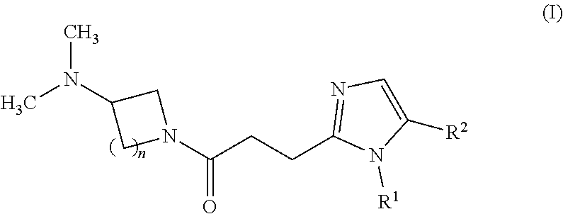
N1(C(CCC2=NC=C([R2])N2[R1])=O)CC(N(C)C)C1
